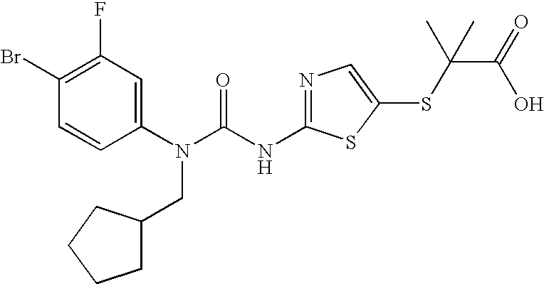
C1(Br)=C(F)C=C(N(C(NC2=NC=C(SC(C(O)=O)(C)C)S2)=O)CC2CCCC2)C=C1
